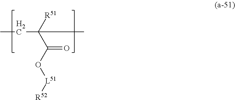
CCC(C)([R51])C(O[L51][R52])=O
